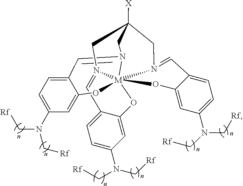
C1=C(N(C[Rf])C[Rf])C=C2C(=C1)C=N1[M]345(OC6=CC(N(C[Rf])C[Rf])=CC=C6C=N3CC([X])(C1)CN4=CC1=CC=C(N(C[Rf])C[Rf])C=C1O5)O2
